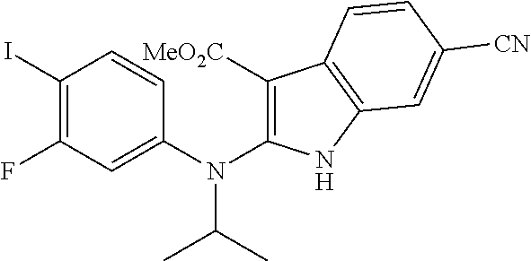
C1(I)=C(F)C=C(N(C2=C([MeO2C])C3=C(N2)C=C([CN])C=C3)C(C)C)C=C1
